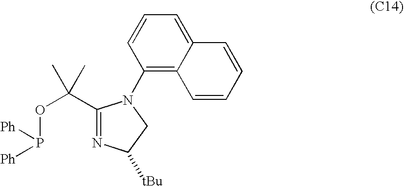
C1(C(OP([Ph])[Ph])(C)C)=NC([tBu])CN1C1=C2C(=CC=C1)C=CC=C2
